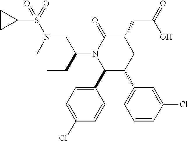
C1(C2C(C3=CC=CC(Cl)=C3)CC(CC(=O)O)C(=O)N2C(CC)CN(S(=O)(=O)C2CC2)C)=CC=C(Cl)C=C1
